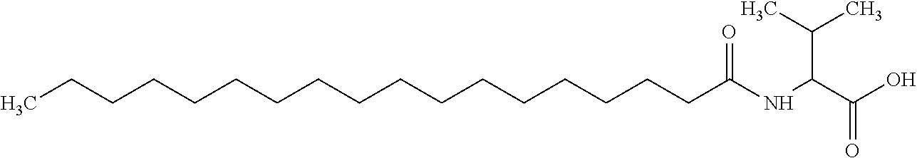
C(C(C)C)(C(O)=O)NC(CCCCCCCCCCCCCCCCC)=O
